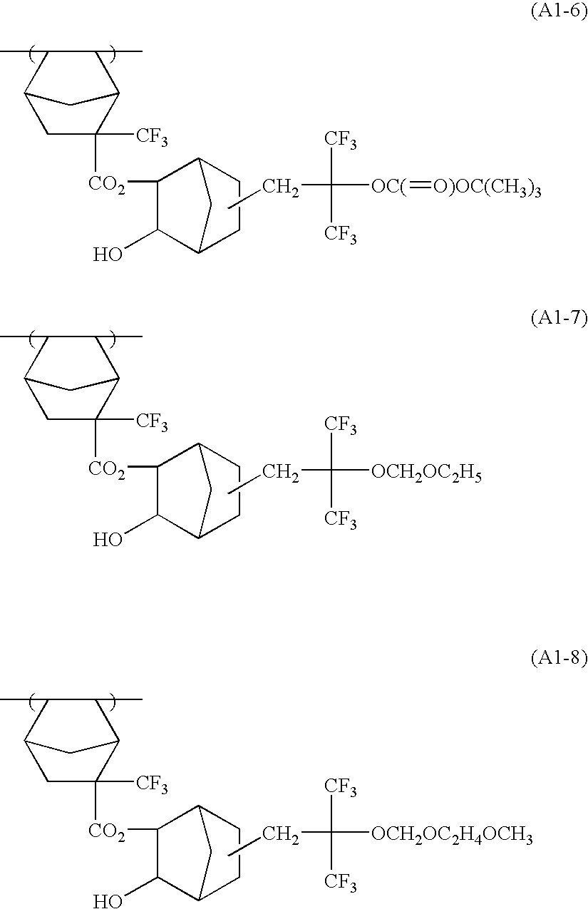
C1(C)C(C)C2CC([CO2]C3C(O)C4CCC3C4)([CF3])C1C2.CCC([CF3])([OC(]=[O)OC(CH3)3])[CF3].C1(C)C(C)C2CC([CO2]C3C(O)C4CCC3C4)([CF3])C1C2.CCC([CF3])([OCH2OC2H5])[CF3].C1(C)C(C)C2CC([CO2]C3C(O)C4CCC3C4)([CF3])C1C2.CCC([CF3])([OCH2OC2H4OCH3])[CF3]
